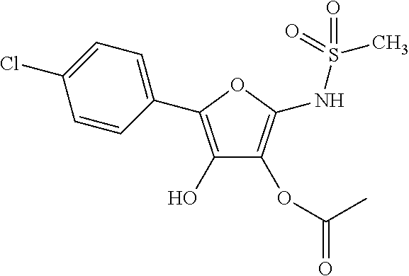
C1(O)=C(C2=CC=C(Cl)C=C2)OC(NS(C)(=O)=O)=C1OC(C)=O
